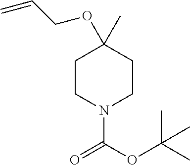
C1CN(C(=O)OC(C)(C)C)CCC1(OCC=C)C
